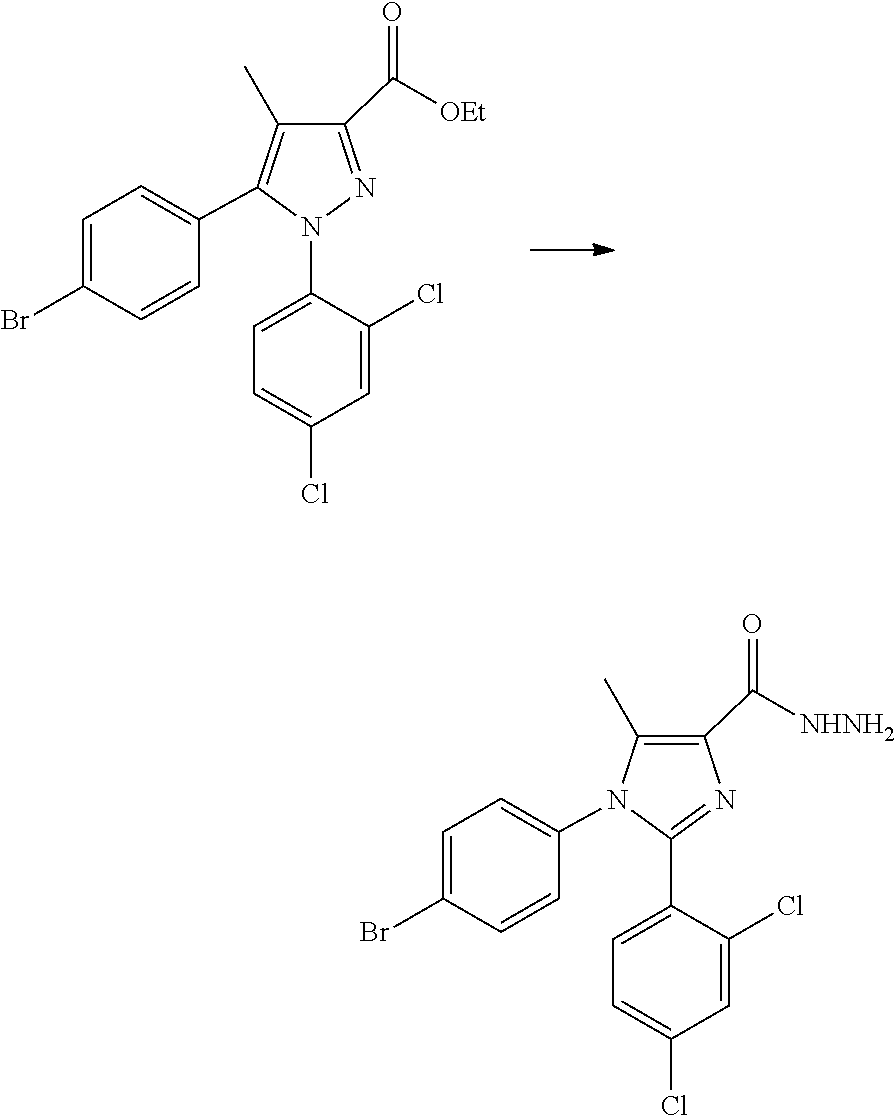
N1=C(C(=O)[OEt])C(C)=C(C2=CC=C(Br)C=C2)N1C1=CC=C(Cl)C=C1Cl.N1=C(C2=CC=C(Cl)C=C2Cl)N(C2=CC=C(Br)C=C2)C(C)=C1C(=O)[NHNH2]
